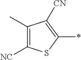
C1(C)=C([NC])SC(*)=C1[CN]
